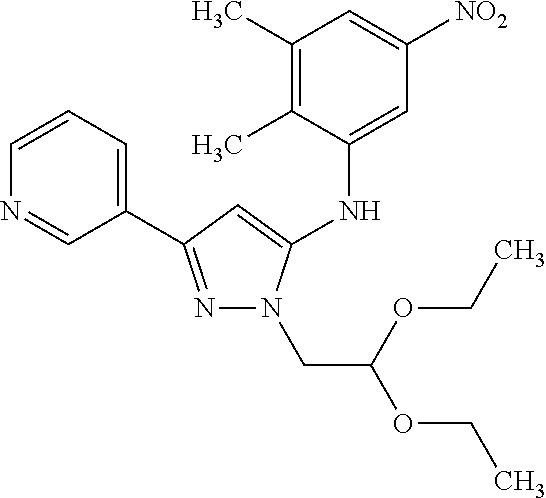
N1=C(C2=CC=CN=C2)C=C(NC2=CC([NO2])=CC(C)=C2C)N1CC(OCC)OCC
